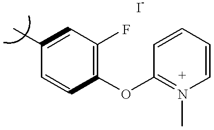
C1(C)=CC(F)=C(OC2=N(C)C=CC=C2)C=C1
